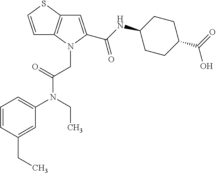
C1=CC(CC)=CC(N(CC)C(=O)CN2C3=C(SC=C3)C=C2C(NC2CCC(C(O)=O)CC2)=O)=C1
